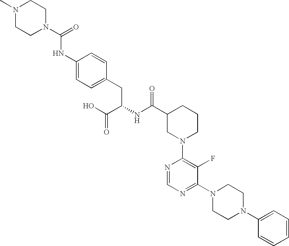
N1(C)CCN(C(=O)NC2=CC=C(CC(NC(C3CN(C4=C(F)C(N5CCN(C6=CC=CC=C6)CC5)=NC=N4)CCC3)=O)C(O)=O)C=C2)CC1
